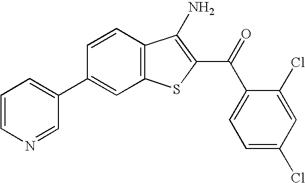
C12=C(C=CC(C3=CC=CN=C3)=C1)C(N)=C(C(C1=CC=C(Cl)C=C1Cl)=O)S2
